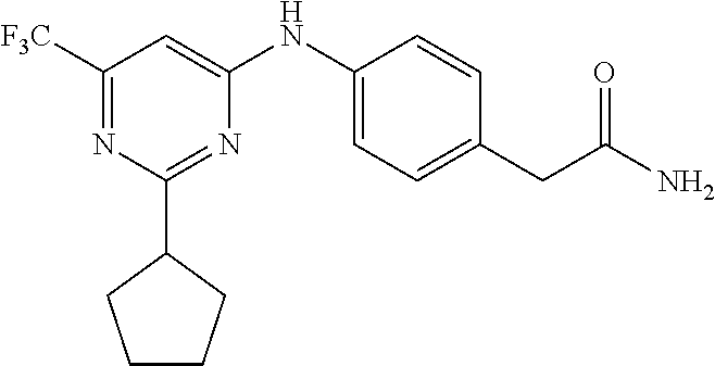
C1([F3C])=NC(C2CCCC2)=NC(NC2=CC=C(CC(N)=O)C=C2)=C1
